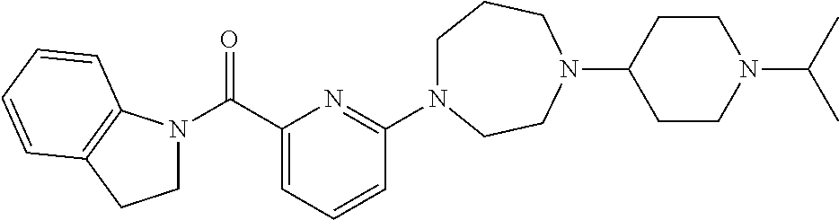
C1N(C2=NC(C(N3CCC4=C3C=CC=C4)=O)=CC=C2)CCN(C2CCN(C(C)C)CC2)CC1
